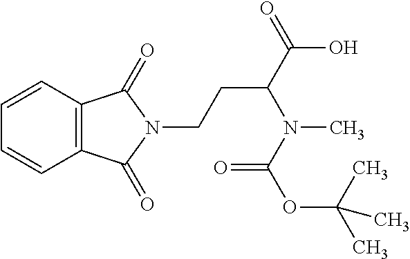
CN(C(OC(C)(C)C)=O)C(CCN1C(=O)C2=C(C=CC=C2)C1=O)C(O)=O
